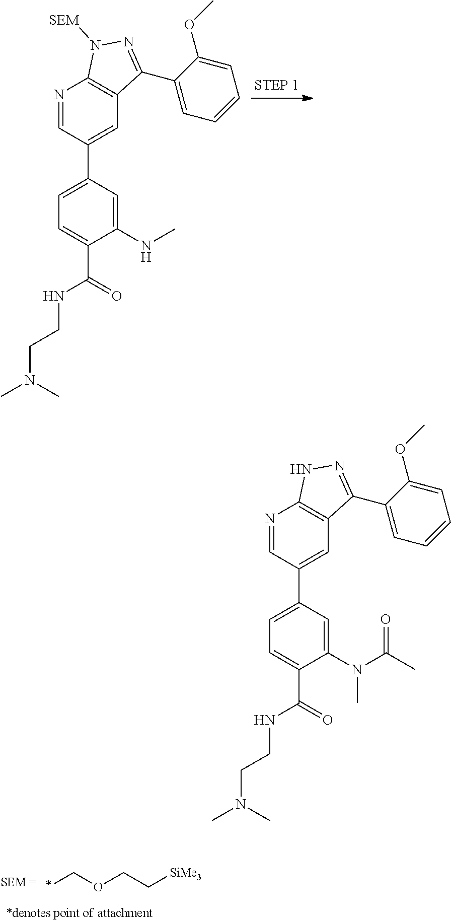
N1=CC(C2=CC=C(C(NCCN(C)C)=O)C(NC)=C2)=CC2=C1N([SEM])N=C2C1=CC=CC=C1OC.*COCC[SiMe3].N1=CC(C2=CC=C(C(NCCN(C)C)=O)C(N(C(C)=O)C)=C2)=CC2=C1NN=C2C1=CC=CC=C1OC
